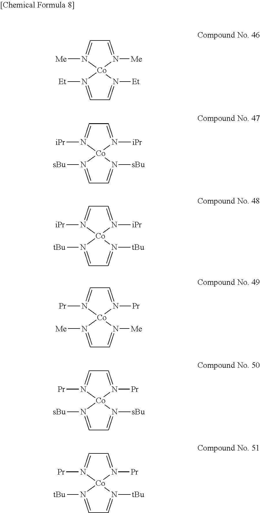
C1=N([Et])[Co]2(N([Et])=C1)N([Me])=CC=N2[Me].C1=N([sBu])[Co]2(N([sBu])=C1)N([iPr])=CC=N2[iPr].C1=N([tBu])[Co]2(N([tBu])=C1)N([iPr])=CC=N2[iPr].C1=N([Me])[Co]2(N([Me])=C1)N([Pr])=CC=N2[Pr].C1=N([sBu])[Co]2(N([sBu])=C1)N([Pr])=CC=N2[Pr].C1=N([tBu])[Co]2(N([tBu])=C1)N([Pr])=CC=N2[Pr]
